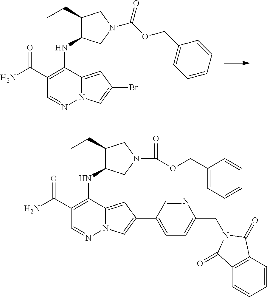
NC(C1=C(NC2C(CC)CN(C(OCC3=CC=CC=C3)=O)C2)C2=CC(Br)=CN2N=C1)=O.NC(C1=C(NC2C(CC)CN(C(=O)OCC3=CC=CC=C3)C2)C2=CC(C3=CC=C(CN4C(=O)C5=C(C=CC=C5)C4=O)N=C3)=CN2N=C1)=O
